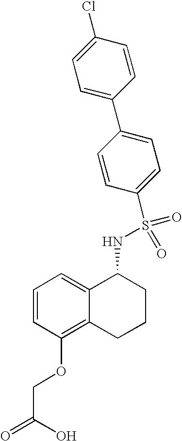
C1=CC(OCC(=O)O)=C2C(=C1)C(NS(C1=CC=C(C3=CC=C(Cl)C=C3)C=C1)(=O)=O)CCC2
